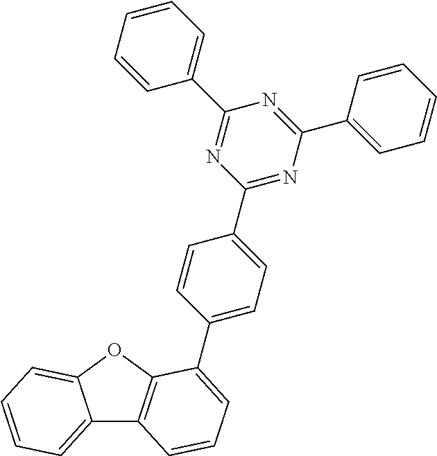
C12=CC=CC=C1OC1=C2C=CC=C1C1=CC=C(C2=NC(C3=CC=CC=C3)=NC(C3=CC=CC=C3)=N2)C=C1
